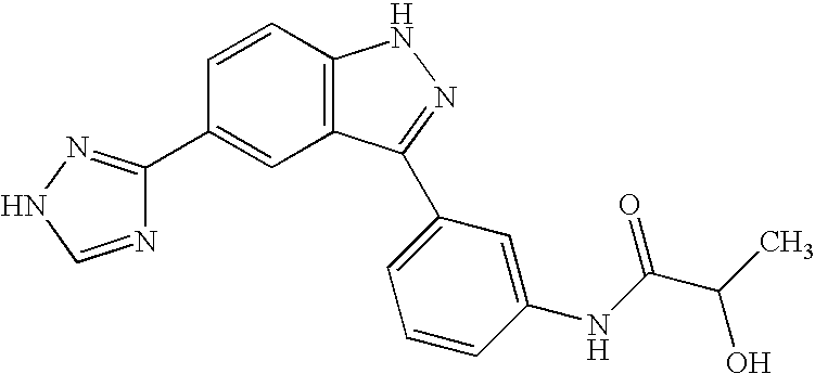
C1(C2=CC3=C(C=C2)NN=C3C2=CC=CC(NC(C(C)O)=O)=C2)=NNC=N1
